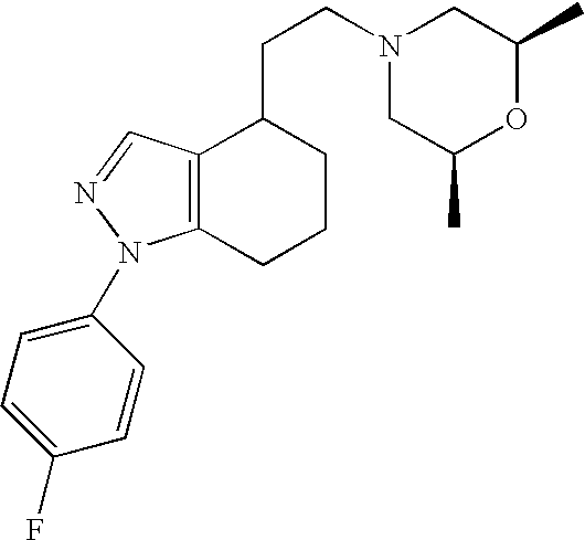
C12=C(N(C3=CC=C(F)C=C3)N=C1)CCCC2CCN1CC(C)OC(C)C1
